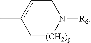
Cc1cCN([R6])[(CH2)p]C1
